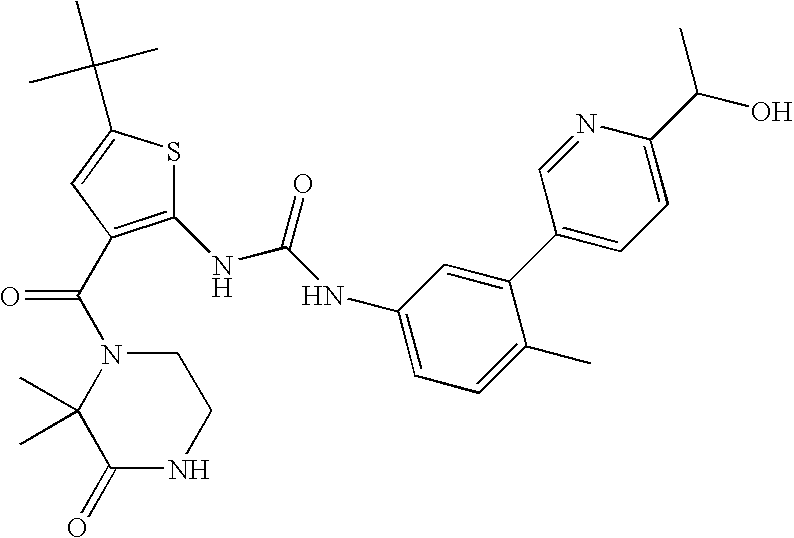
C1(=O)NCCN(C(=O)C2=C(NC(=O)NC3=CC=C(C)C(C4=CC=C(C(C)O)N=C4)=C3)SC(C(C)(C)C)=C2)C1(C)C
